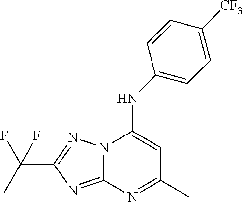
C1(NC2=CC=C([CF3])C=C2)=CC(C)=NC2=NC(C(C)(F)F)=NN12
